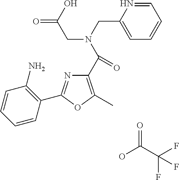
C1(C(=O)N(CC(O)=O)CC2=CC=CC=N2)=C(C)OC(C2=C(N)C=CC=C2)=N1.OC(=O)C(F)(F)F
